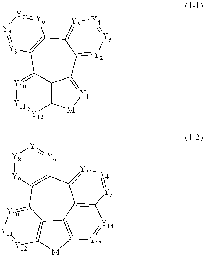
[Y10]1=C2C3=C([Y12]=[Y11]1)[M][Y1]=C3C1=[Y2][Y3]=[Y4][Y5]=C1C1=C2[Y9]=[Y8][Y7]=[Y6]1.[Y8]1=[Y9]C2=C([Y6]=[Y7]1)C1=[Y5][Y4]=[Y3]C3=C1C1=C([M]C4=C1C2=[Y10][Y11]=[Y12]4)[Y13]=[Y14]3
